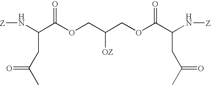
C(CC(C)=O)(N[Z])C(OCC(COC(C(N[Z])CC(C)=O)=O)[OZ])=O
